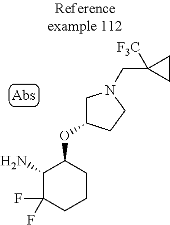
NC1C(F)(F)CCCC1OC1CN(CC2([F3C])CC2)CC1
